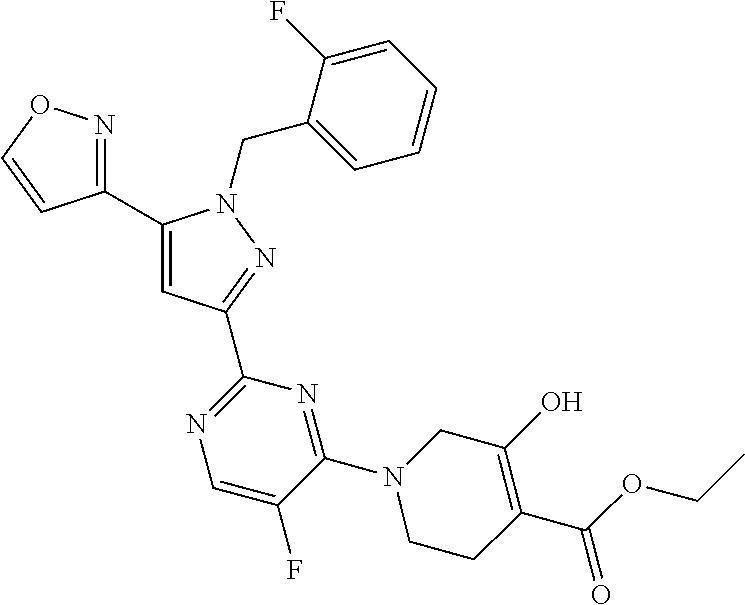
C1(C2=NOC=C2)=CC(C2=NC=C(F)C(N3CCC(C(OCC)=O)=C(O)C3)=N2)=NN1CC1=CC=CC=C1F
